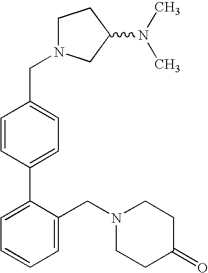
C1N(CC2=CC=C(C3=CC=CC=C3CN3CCC(=O)CC3)C=C2)CC(N(C)C)C1
